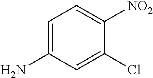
C1=C(N)C=C(Cl)C([NO2])=C1
